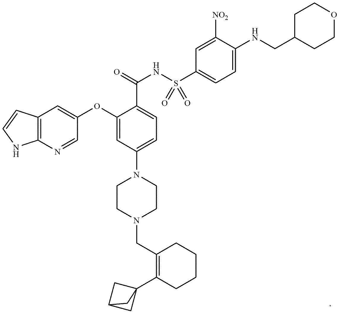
C1(CN2CCN(C3=CC=C(C(NS(C4=CC=C(NCC5CCOCC5)C([NO2])=C4)(=O)=O)=O)C(OC4=CC5=C(N=C4)NC=C5)=C3)CC2)=C(C23CC(C2)C3)CCCC1
